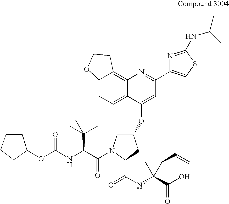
C12=CC=C3C(=C1CCO2)N=C(C1=CSC(NC(C)C)=N1)C=C3OC1CN(C(=O)C(C(C)(C)C)NC(OC2CCCC2)=O)C(C(=O)NC2(C(=O)O)C(C=C)C2)C1
